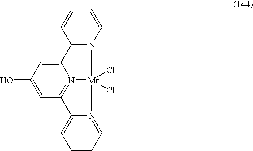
OC1=CC2=N3C(=C1)C1=N([Mn]3(Cl)(Cl)N3=CC=CC=C23)C=CC=C1
